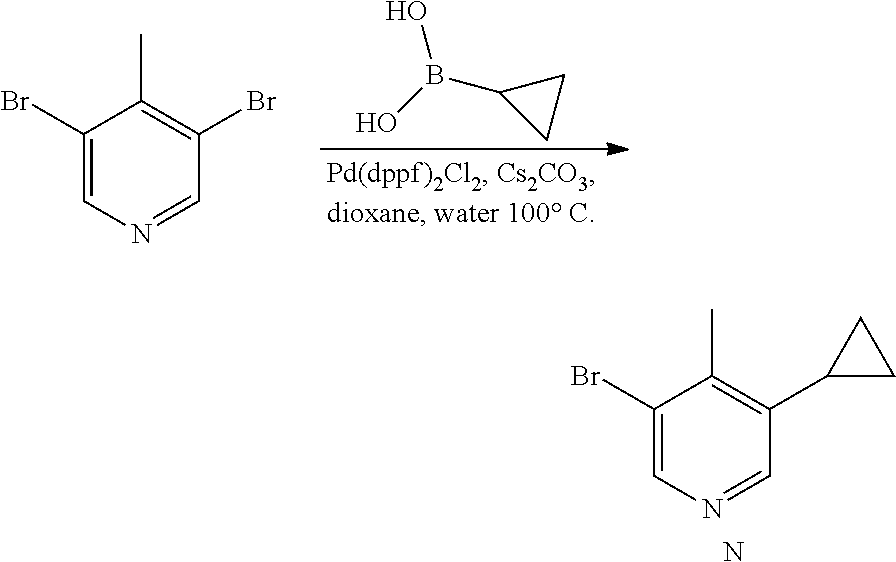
C1(Br)=CN=CC(Br)=C1C.C1(B(O)O)CC1.C1(Br)=CN=CC(C2CC2)=C1C.N
